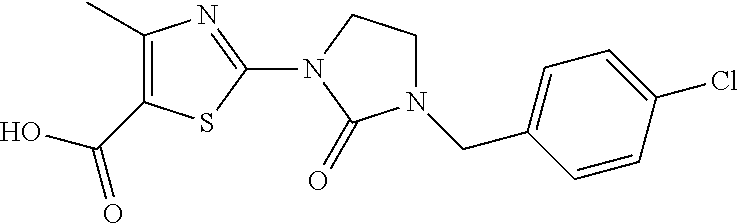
C1(C)=C(C(O)=O)SC(N2C(=O)N(CC3=CC=C(Cl)C=C3)CC2)=N1
